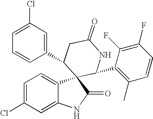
C1=C(Cl)C=C2C(=C1)C1(C(=O)N2)C(C2=C(C)C=CC(F)=C2F)NC(=O)CC1C1=CC(Cl)=CC=C1
